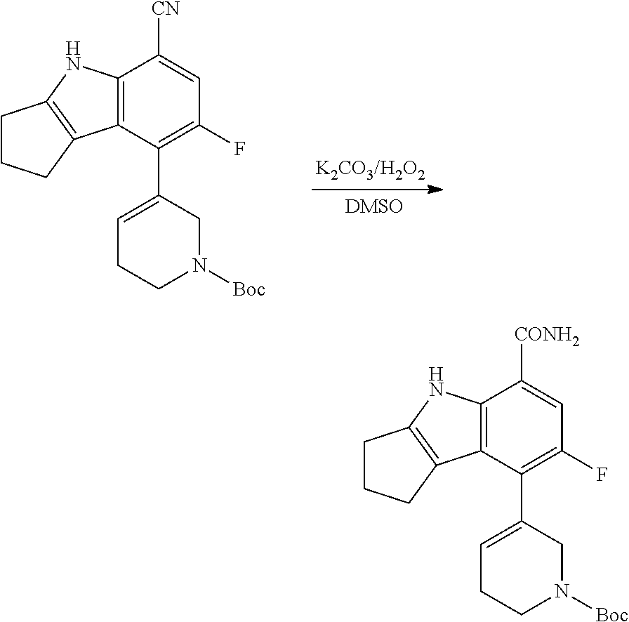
C12=C(C(C3=CCCN([Boc])C3)=C(F)C=C1[CN])C1=C(N2)CCC1.C12=C(C(C3=CCCN([Boc])C3)=C(F)C=C1[CONH2])C1=C(N2)CCC1
